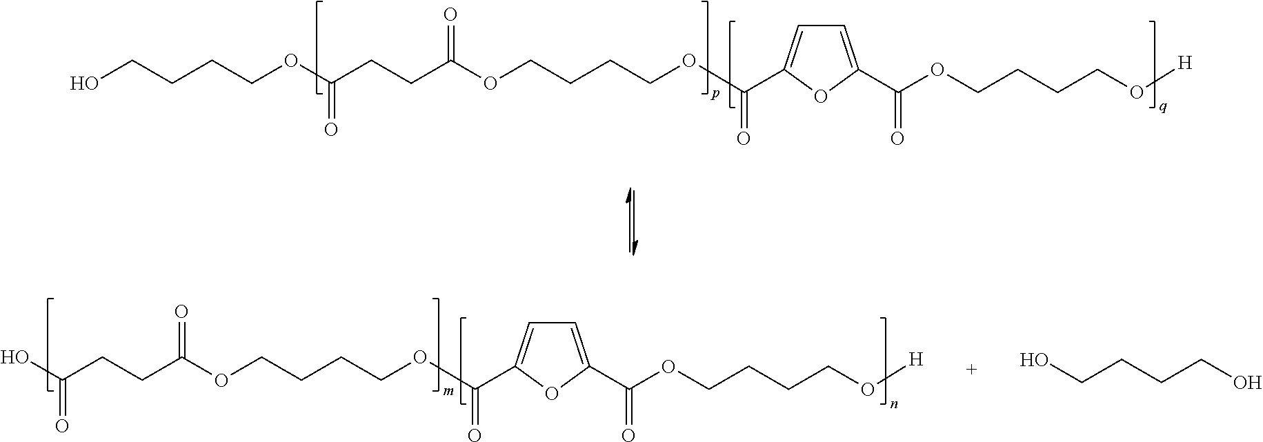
OC(CCC(OCCCCOC(=O)C1=CC=C(C(OCCCCO[H])=O)O1)=O)=O.OCCCCO.OCCCCOC(CCC(OCCCCOC(=O)C1=CC=C(C(OCCCCO[H])=O)O1)=O)=O
